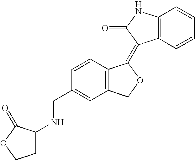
C1=CC(CNC2CCOC2=O)=CC2=C1C(=C1C3=C(C=CC=C3)NC1=O)OC2
